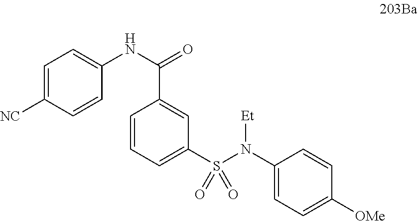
C1=C([NC])C=CC(NC(=O)C2=CC(S(N(C3=CC=C([OMe])C=C3)[Et])(=O)=O)=CC=C2)=C1
